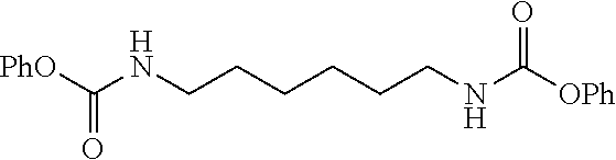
C(CCCNC(=O)[OPh])CCNC(=O)[PhO]
